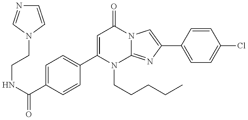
C(NC(=O)C1=CC=C(C2=CC(=O)N3C(=NC(C4=CC=C(Cl)C=C4)=C3)N2CCCCC)C=C1)CN1C=NC=C1
